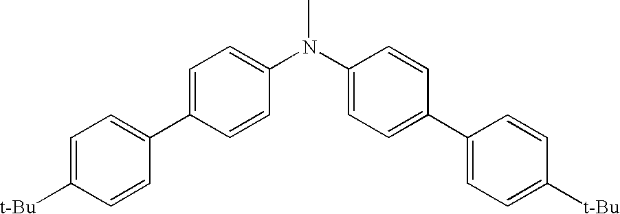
N(C1=CC=C(C2=CC=C([t-Bu])C=C2)C=C1)(C1=CC=C(C2=CC=C([t-Bu])C=C2)C=C1)C
